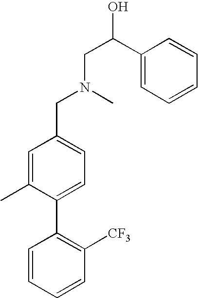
C1=CC=CC([CF3])=C1C1=CC=C(CN(C)CC(C2=CC=CC=C2)O)C=C1C
